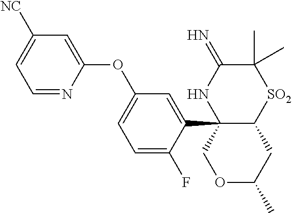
C12(C3=CC(OC4=CC([NC])=CC=N4)=CC=C3F)C(CC(C)OC1)[SO2]C(C)(C)C(=N)N2
